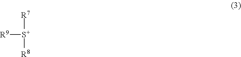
[R9][S+]([R7])[R8]
